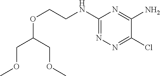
C1(NCCOC(COC)COC)=NN=C(Cl)C(N)=N1
